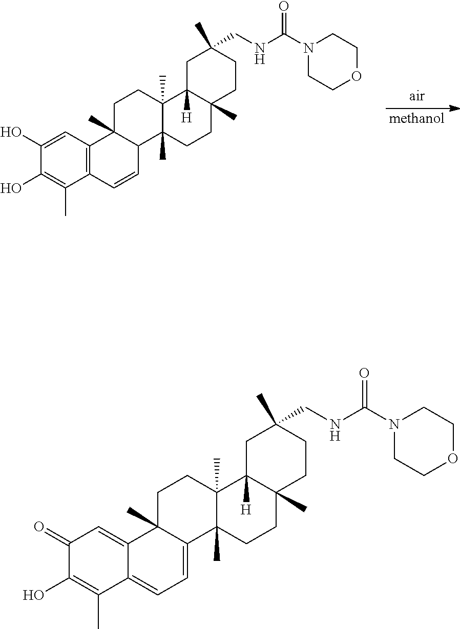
[methanol].C1(O)=CC2=C(C(C)=C1O)C=CC1C2(C)CCC2(C)C1(C)CCC1(C)C2([H])CC(CNC(N2CCOCC2)=O)(C)CC1.C1(=O)C(O)=C(C)C2=CC=C3C(C)(C2=C1)CCC1(C)C3(C)CCC2(C)C1([H])CC(CNC(N1CCOCC1)=O)(C)CC2
